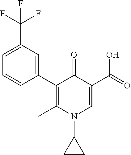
C1(C2=CC(C(F)(F)F)=CC=C2)=C(C)N(C2CC2)C=C(C(=O)O)C1=O
